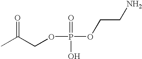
CC(COP(OCCN)(=O)O)=O
